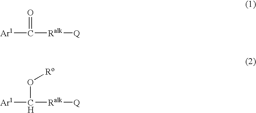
[Ar1]C([Ralk][Q])=O.[Ar1]C([Ralk][Q])O[Ro]
